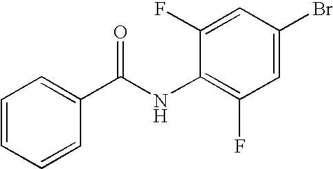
C1=CC=CC(C(NC2=C(F)C=C(Br)C=C2F)=O)=C1
